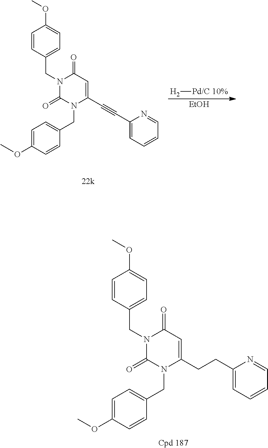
C1=CC(CN2C(=O)N(CC3=CC=C(OC)C=C3)C(CCC3=CC=CC=N3)=CC2=O)=CC=C1OC.C1=CC(CN2C(=O)N(CC3=CC=C(OC)C=C3)C(C#CC3=CC=CC=N3)=CC2=O)=CC=C1OC.[EtOH].[H2][Pd/C 10%]
